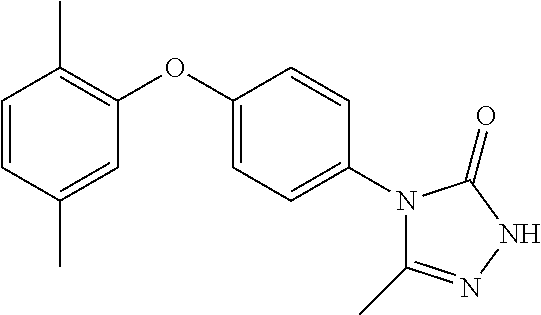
C1(C)=CC(OC2=CC=C(N3C(C)=NNC3=O)C=C2)=C(C)C=C1
